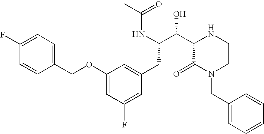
C(C(NC(=O)C)C(C1C(=O)N(CC2=CC=CC=C2)CCN1)O)C1=CC(OCC2=CC=C(F)C=C2)=CC(F)=C1
